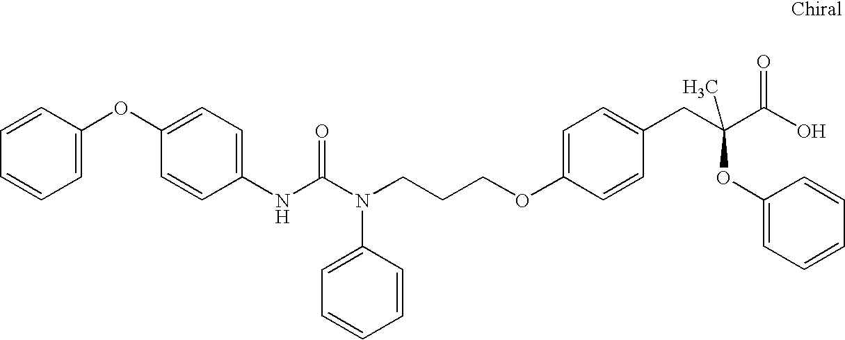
N(C(N(CCCOC1=CC=C(CC(C(O)=O)(OC2=CC=CC=C2)C)C=C1)C1=CC=CC=C1)=O)C1=CC=C(OC2=CC=CC=C2)C=C1
